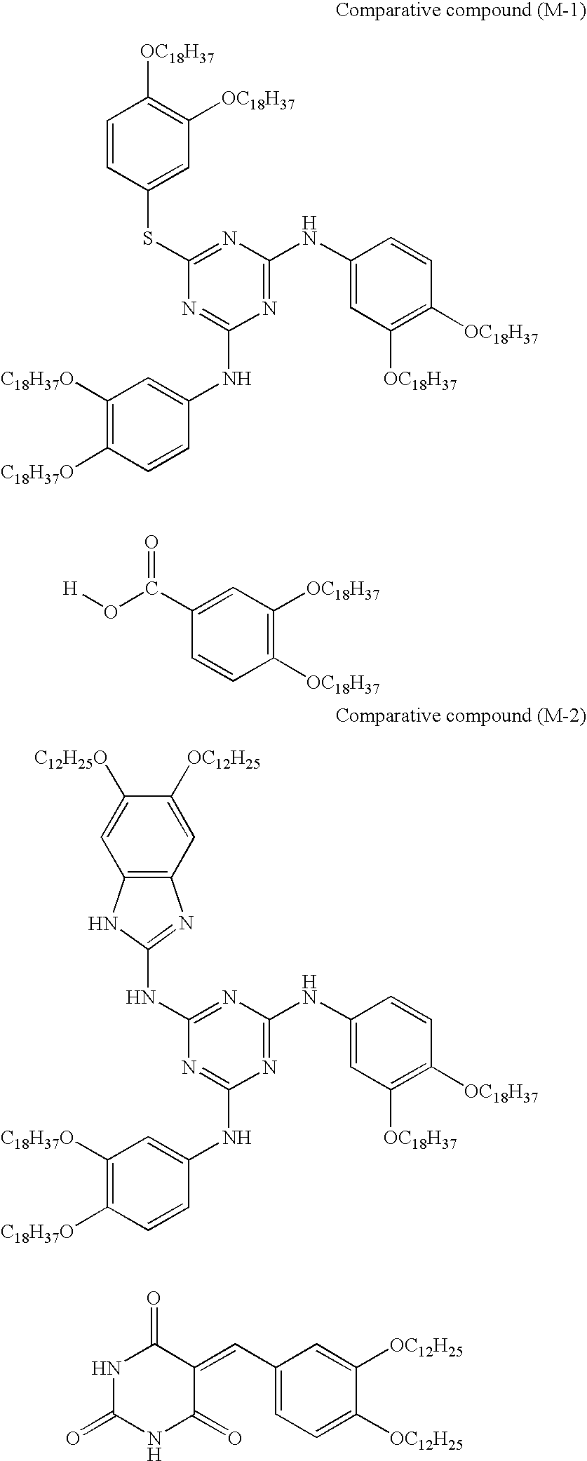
C1(SC2=NC(NC3=CC([OC18H37])=C([OC18H37])C=C3)=NC(NC3=CC([C18H37O])=C([C18H37O])C=C3)=N2)=CC([OC18H37])=C([OC18H37])C=C1.C1([OC18H37])=C([OC18H37])C=C(C(O[H])=O)C=C1.C1(NC2=NC(NC3=CC([OC18H37])=C([OC18H37])C=C3)=NC(NC3=CC([C18H37O])=C([C18H37O])C=C3)=N2)=NC2=C(N1)C=C([C12H25O])C([OC12H25])=C2.C1=C([OC12H25])C([OC12H25])=CC(C=C2C(=O)NC(=O)NC2=O)=C1
